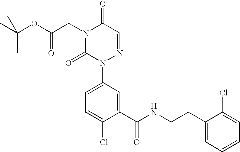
O(C(CN1C(=O)N(C2=CC=C(Cl)C(C(NCCC3=CC=CC=C3Cl)=O)=C2)N=CC1=O)=O)C(C)(C)C
